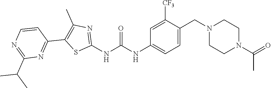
C1=C(CN2CCN(C(=O)C)CC2)C([CF3])=CC(NC(NC2=NC(C)=C(C3=NC(C(C)C)=NC=C3)S2)=O)=C1
